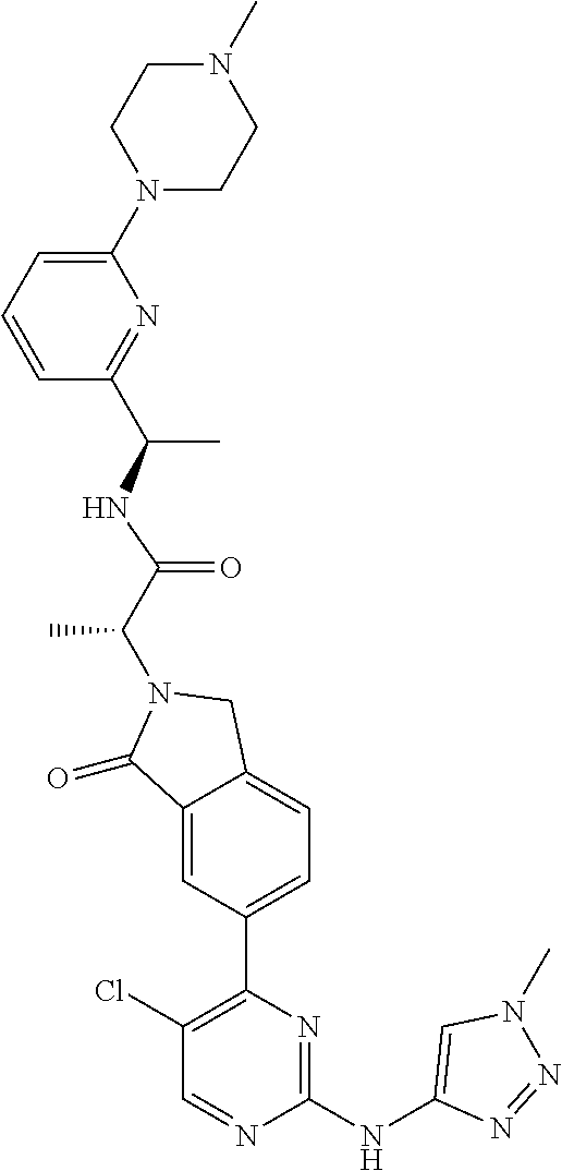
C1(=O)C2=CC(C3=C(Cl)C=NC(NC4=CN(C)N=N4)=N3)=CC=C2CN1C(C(=O)NC(C1=NC(N2CCN(C)CC2)=CC=C1)C)C
